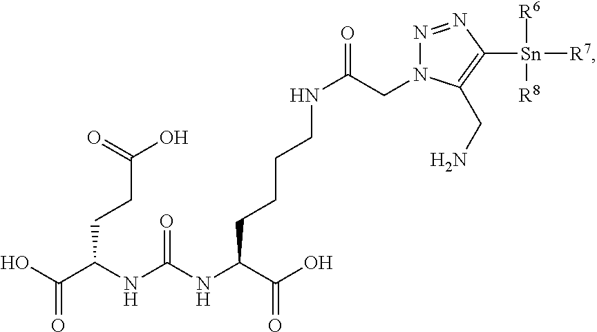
OC(C(NC(NC(C(O)=O)CCCCNC(=O)CN1N=NC([Sn]([R6])([R8])[R7])=C1CN)=O)CCC(O)=O)=O
